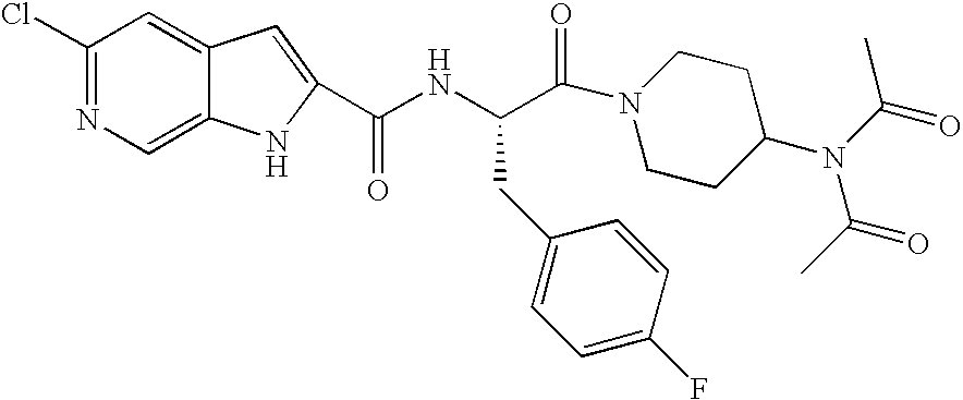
C1(Cl)=NC=C2C(=C1)C=C(C(NC(C(=O)N1CCC(N(C(C)=O)C(C)=O)CC1)CC1=CC=C(F)C=C1)=O)N2
